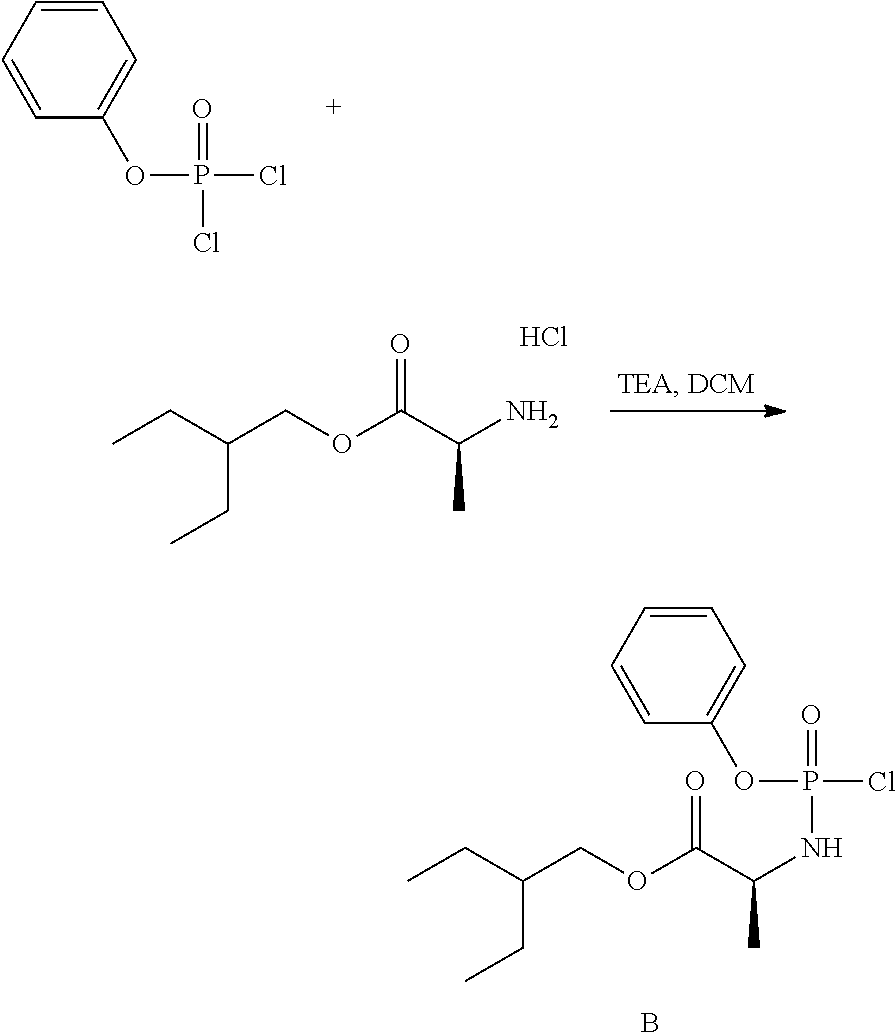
C1=CC=CC(OP(Cl)(=O)Cl)=C1.C(COC(C(N)C)=O)(CC)CC.Cl.C(COC(C(NP(=O)(Cl)OC1=CC=CC=C1)C)=O)(CC)CC.B
